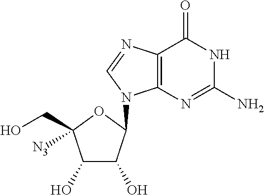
C12=C(N=C(N)NC1=O)N(C1C(O)C(O)C(CO)([N3])O1)C=N2
